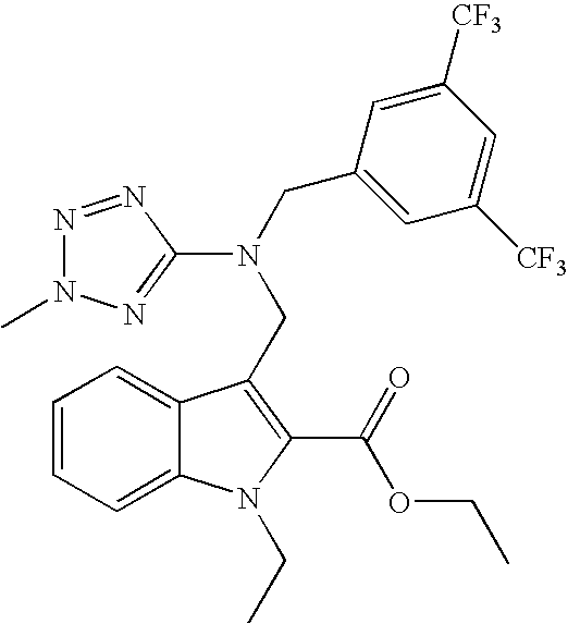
C1=CC=C2C(=C1)C(CN(CC1=CC([CF3])=CC([CF3])=C1)C1=NN(C)N=N1)=C(C(=O)OCC)N2CC
